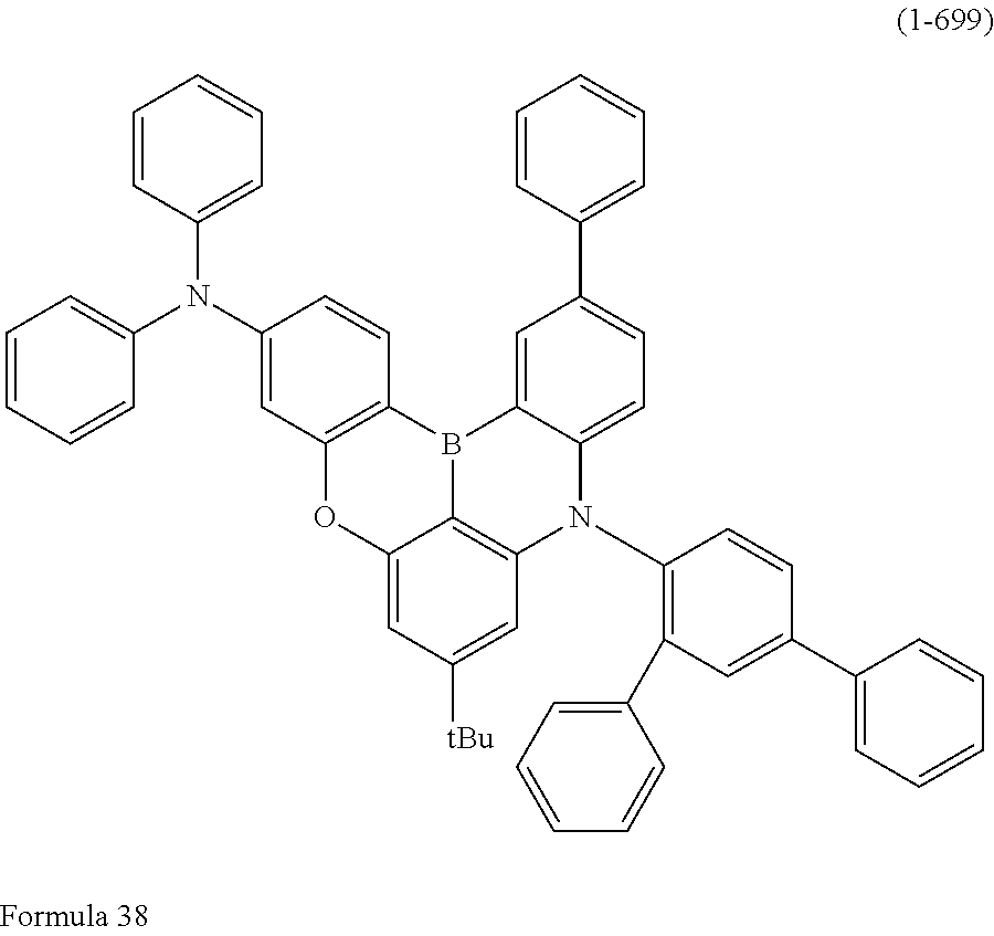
C12=C(C=C(N(C3=CC=CC=C3)C3=CC=CC=C3)C=C1)OC1=CC([tBu])=CC3=C1B2C1=CC(C2=CC=CC=C2)=CC=C1N3C1=C(C2=CC=CC=C2)C=C(C2=CC=CC=C2)C=C1
